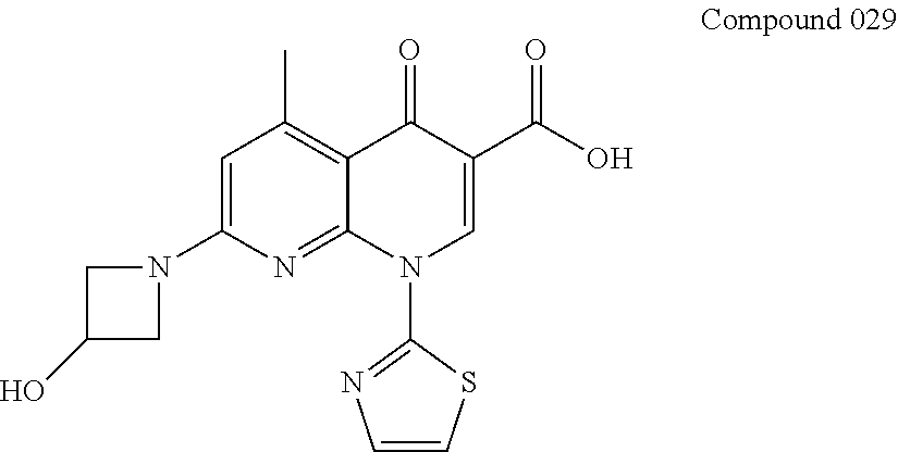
C12=C(C)C=C(N3CC(O)C3)N=C1N(C1=NC=CS1)C=C(C(=O)O)C2=O
